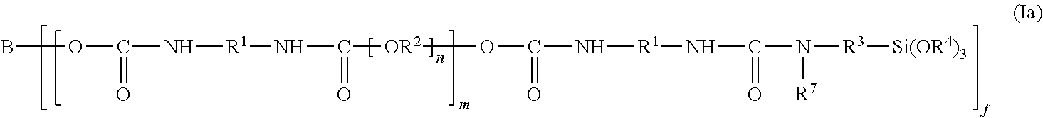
BOC(=O)N[R1]NC(=O)[OR2]OC(=O)N[R1]NC(=O)N([R7])[R3][Si(OR4)3]
